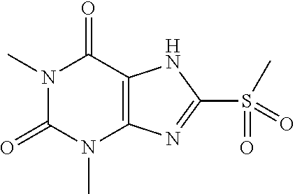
N1(C)C(=O)N(C)C2=C(C1=O)NC(S(=O)(C)=O)=N2
